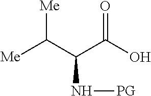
OC(C(C([Me])[Me])N[PG])=O
